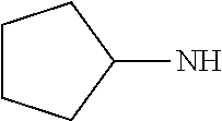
C1CCC(N)C1
